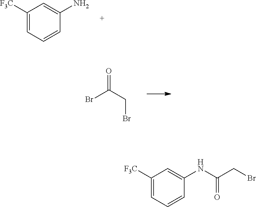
C1([F3C])=CC=CC(N)=C1.BrC(CBr)=O.C1([F3C])=CC=CC(NC(CBr)=O)=C1
